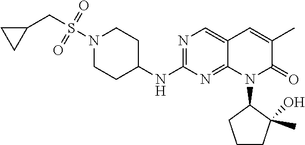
N1(S(CC2CC2)(=O)=O)CCC(NC2=NC=C3C(=N2)N(C2CCCC2(C)O)C(=O)C(C)=C3)CC1
